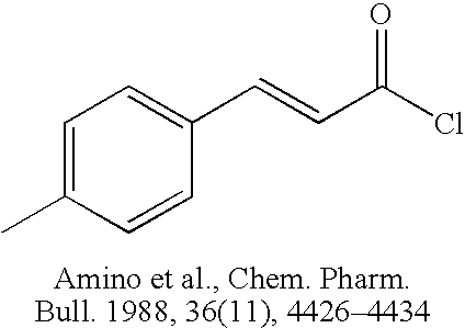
C1=C(C)C=CC(C=CC(Cl)=O)=C1
